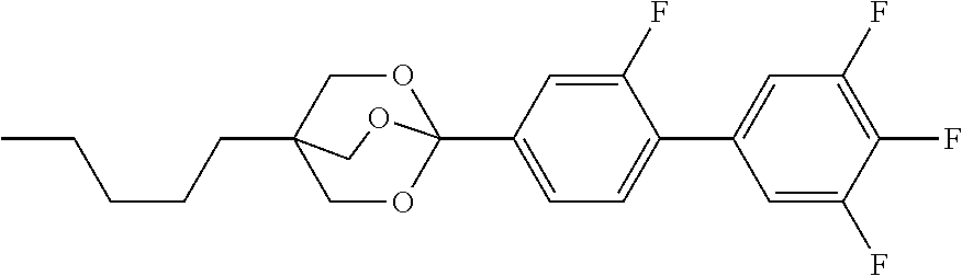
C1=C(F)C(F)=C(F)C=C1C1=CC=C(C23OCC(CCCCC)(CO2)CO3)C=C1F
